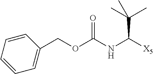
C1(COC(NC([X5])C(C)(C)C)=O)=CC=CC=C1
